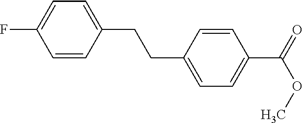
C1(CCC2=CC=C(C(=O)OC)C=C2)=CC=C(F)C=C1
